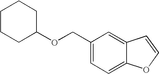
C1(COC2CCCCC2)=CC=C2C(=C1)C=CO2
